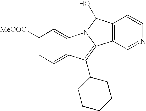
C12=CC=C([MeOOC])C=C1N1C(=C2C2CCCCC2)C2=C(C1O)C=CN=C2
